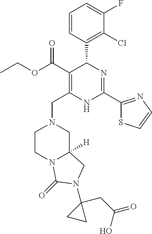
C1=CC(C2C(C(OCC)=O)=C(CN3CCN4C([H])(C3)CN(C3(CC(=O)O)CC3)C4=O)NC(C3=NC=CS3)=N2)=C(Cl)C(F)=C1
